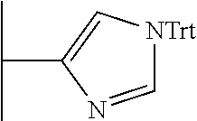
C1(C(C)C)=C[NTrt]C=N1
